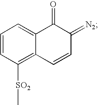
C1=CC([SO2]C)=C2C(=C1)C(=O)C(=[N2])C=C2
